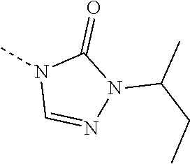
N1(C)C=NN(C(CC)C)C1=O
